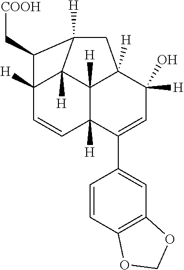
C12([H])C=CC3([H])C(C4=CC5=C(C=C4)OCO5)=CC(O)([H])C4([H])CC([H])(C1([H])C34[H])C2C[COOH]
